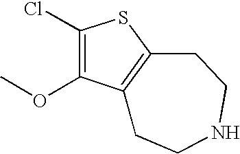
C1(Cl)=C(OC)C2=C(S1)CCNCC2
